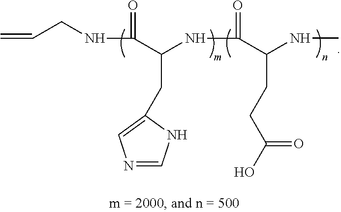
N(C(=O)C(NC(C(NC)CCC(=O)O)=O)CC1=CN=CN1)CC=C
